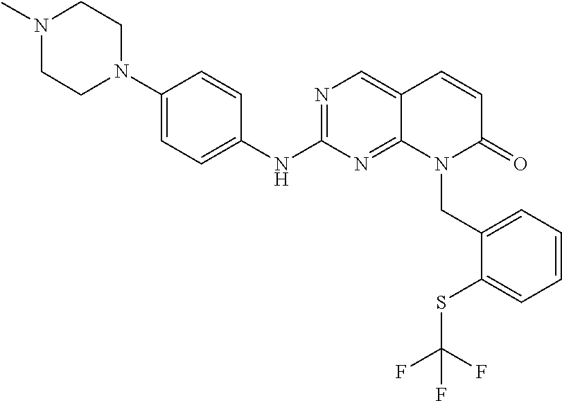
N1=C(NC2=CC=C(N3CCN(C)CC3)C=C2)N=C2C(=C1)C=CC(=O)N2CC1=CC=CC=C1SC(F)(F)F
